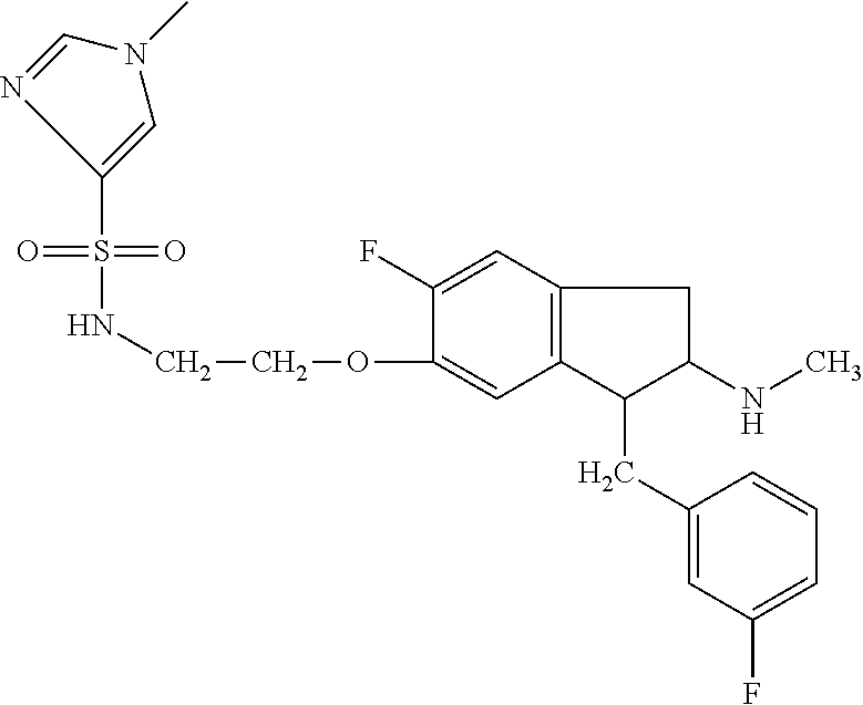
O=S(=O)(C1=CN(C)C=N1)NCCOC1=CC2=C(C=C1F)CC(NC)C2CC1=CC(F)=CC=C1
